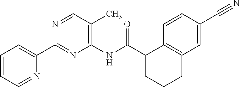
C1=CC=NC(C2=NC(NC(C3CCCC4=C3C=CC(C#N)=C4)=O)=C(C)C=N2)=C1
